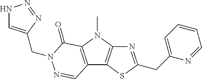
N1=C(CC2=CC=CC=N2)SC2=C1N(C)C1=C2C=NN(CC2=CNN=N2)C1=O
